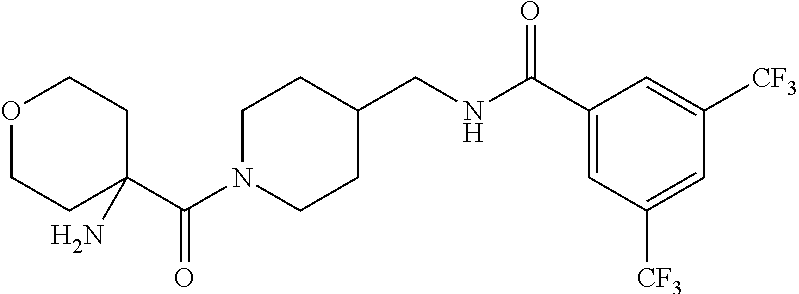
C1N(C(C2(N)CCOCC2)=O)CCC(CNC(C2=CC([CF3])=CC([CF3])=C2)=O)C1
